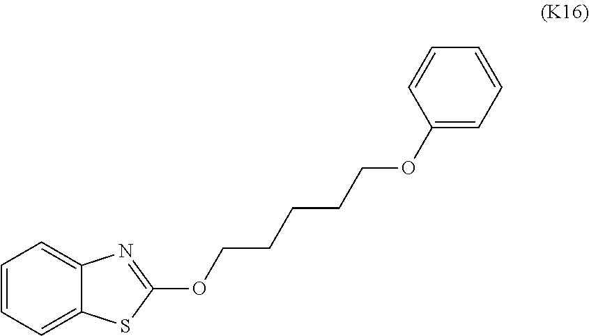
C1=CC=C2C(=C1)N=C(OCCCCCOC1=CC=CC=C1)S2
